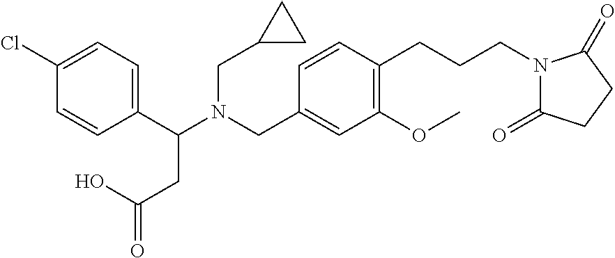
C1(C(N(CC2=CC(OC)=C(CCCN3C(=O)CCC3=O)C=C2)CC2CC2)CC(=O)O)=CC=C(Cl)C=C1
